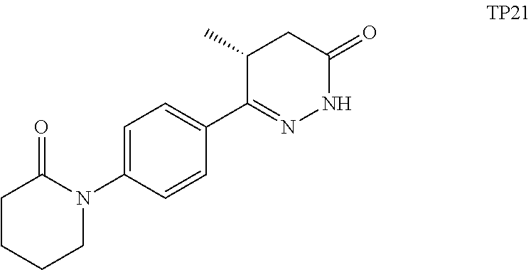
C1=C(N2C(=O)CCCC2)C=CC(C2=NNC(=O)CC2C)=C1
